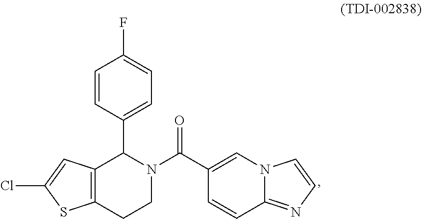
C12=C(CCN(C(C3=CN4C(=NC=C4)C=C3)=O)C1C1=CC=C(F)C=C1)SC(Cl)=C2
